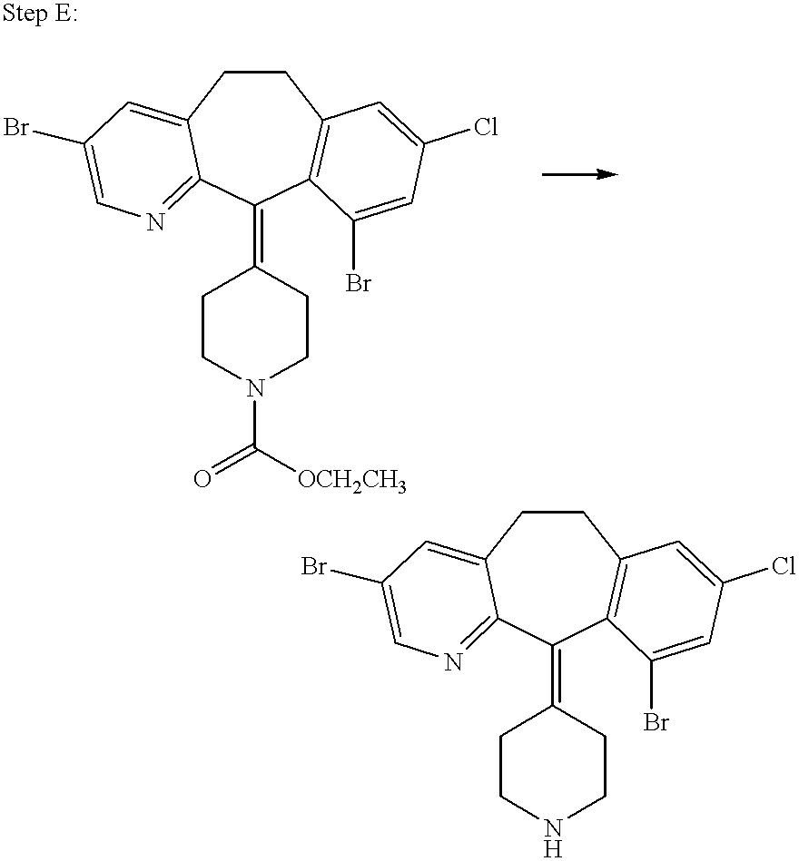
C1CC2=CC(Br)=CN=C2C(=C2CCN(C(=O)[OCH2CH3])CC2)C2=C1C=C(Cl)C=C2Br.C1CC2=CC(Br)=CN=C2C(=C2CCNCC2)C2=C1C=C(Cl)C=C2Br
